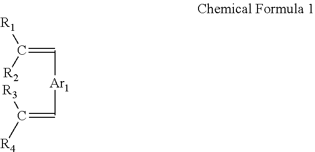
C(=C[Ar1]C=C([R4])[R3])([R1])[R2]
